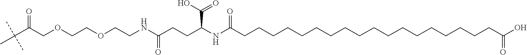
CC(C(COCCOCCNC(CCC(NC(CCCCCCCCCCCCCCCCCCC(O)=O)=O)C(=O)O)=O)=O)(C)C
